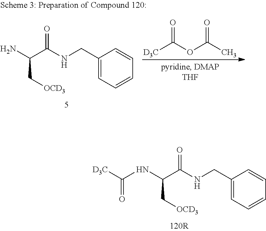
[D3C]C(NC(C(NCC1=CC=CC=C1)=O)C[OCD3])=O.[D3C]C(OC(C)=O)=O.C(C(NCC1=CC=CC=C1)=O)(C[OCD3])N
